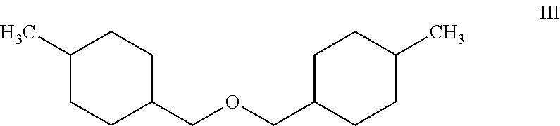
C1(C)CCC(COCC2CCC(C)CC2)CC1
